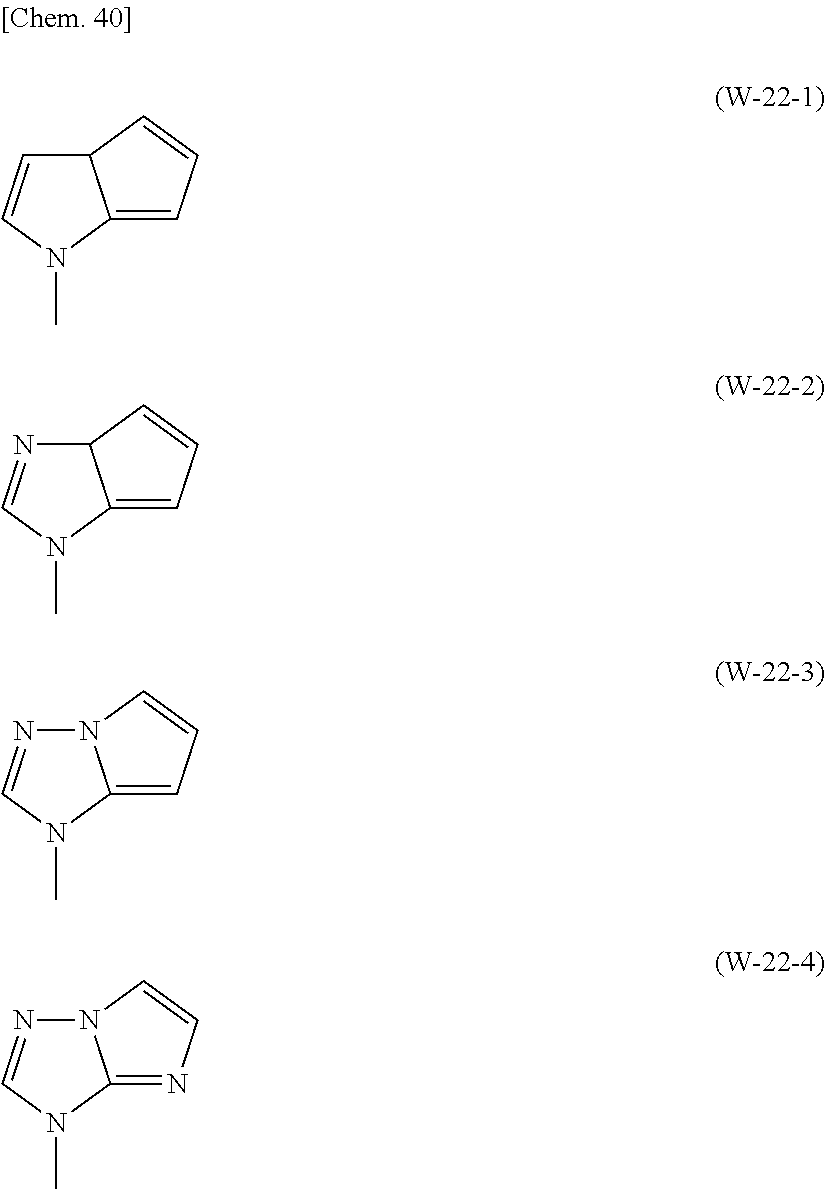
C12C=CN(C)C1=CC=C2.C12N=CN(C)C1=CC=C2.N12N=CN(C)C1=CC=C2.N12N=CN(C)C1=NC=C2
